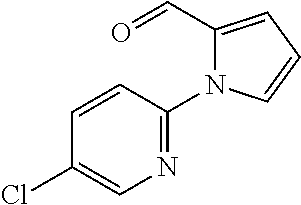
N1=C(N2C(C=O)=CC=C2)C=CC(Cl)=C1
